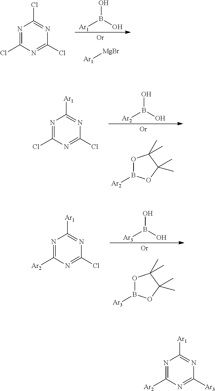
OB(O)[Ar1].[Ar1][MgBr].N1=C(Cl)N=C(Cl)N=C1Cl.OB(O)[Ar2].O1B([Ar2])OC(C)(C)C1(C)C.N1=C(Cl)N=C(Cl)N=C1[Ar1].OB(O)[Ar3].O1B([Ar3])OC(C)(C)C1(C)C.N1=C([Ar2])N=C(Cl)N=C1[Ar1].N1=C([Ar2])N=C([Ar3])N=C1[Ar1]
